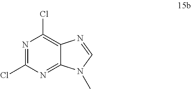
N1=C(Cl)N=C2C(=C1Cl)N=CN2C
